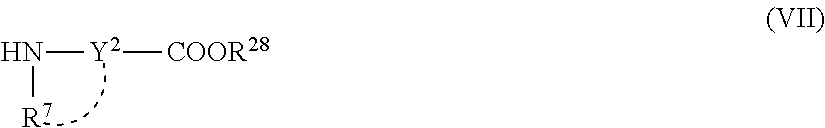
N([Y2][COOR28])[R7]
